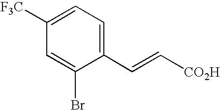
C1=C([F3C])C=C(Br)C(C=C[CO2H])=C1
